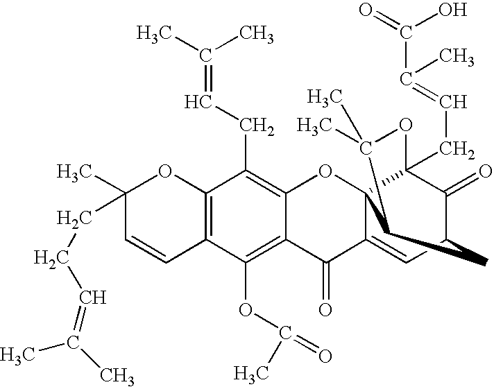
C12=C(C(OC(C)=O)=C3C(=C1CC=C(C)C)OC14C(=CC5C(=O)C1(CC=C(C(=O)O)C)OC(C)(C)C4C5)C3=O)C=CC(C)(CCC=C(C)C)O2
